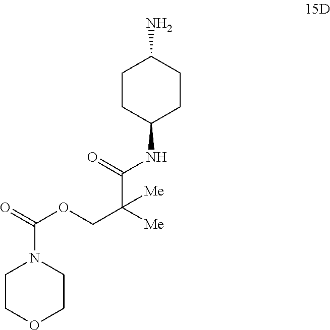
C1COCCN1C(=O)OCC([Me])(C(=O)NC1CCC(N)CC1)[Me]
